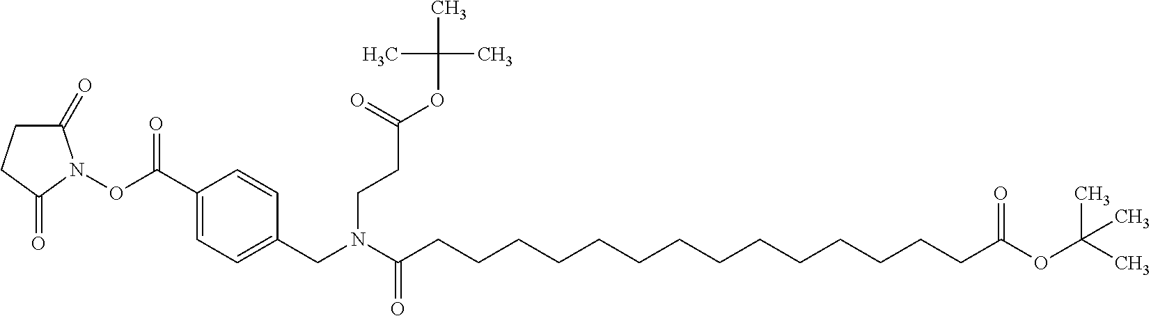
C1(=O)CCC(=O)N1OC(C1=CC=C(CN(C(CCCCCCCCCCCCCCC(OC(C)(C)C)=O)=O)CCC(=O)OC(C)(C)C)C=C1)=O
